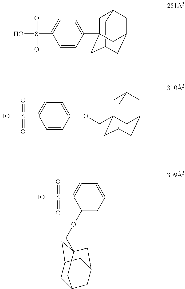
C1=CC(C23CC4CC(CC(C2)C4)C3)=CC=C1S(O)(=O)=O.C1=CC(OCC23CC4CC(CC(C2)C4)C3)=CC=C1S(O)(=O)=O.C1(OCC23CC4CC(CC(C2)C4)C3)=CC=CC=C1S(O)(=O)=O
